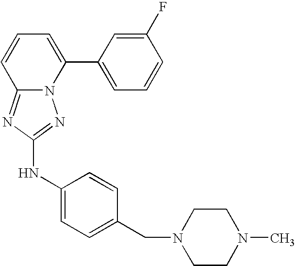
N12C(=NC(NC3=CC=C(CN4CCN(C)CC4)C=C3)=N1)C=CC=C2C1=CC=CC(F)=C1
